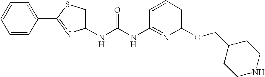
N(C(NC1=NC(OCC2CCNCC2)=CC=C1)=O)C1=CSC(C2=CC=CC=C2)=N1
